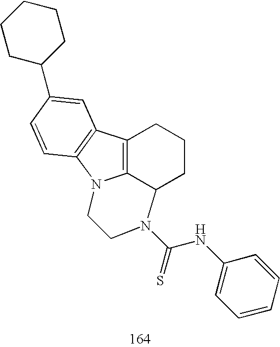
C12=C3C4=C(N1CCN(C(NC1=CC=CC=C1)=S)C2CCC3)C=CC(C1CCCCC1)=C4
